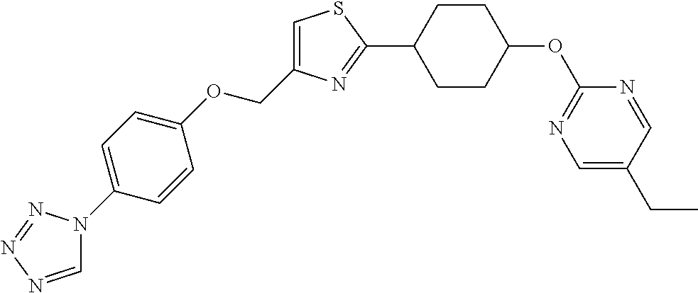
C1=C(COC2=CC=C(N3C=NN=N3)C=C2)N=C(C2CCC(OC3=NC=C(CC)C=N3)CC2)S1
